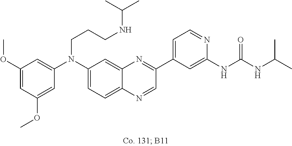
C1(OC)=CC(OC)=CC(N(C2=CC=C3C(=C2)N=C(C2=CC=NC(NC(=O)NC(C)C)=C2)C=N3)CCCNC(C)C)=C1
